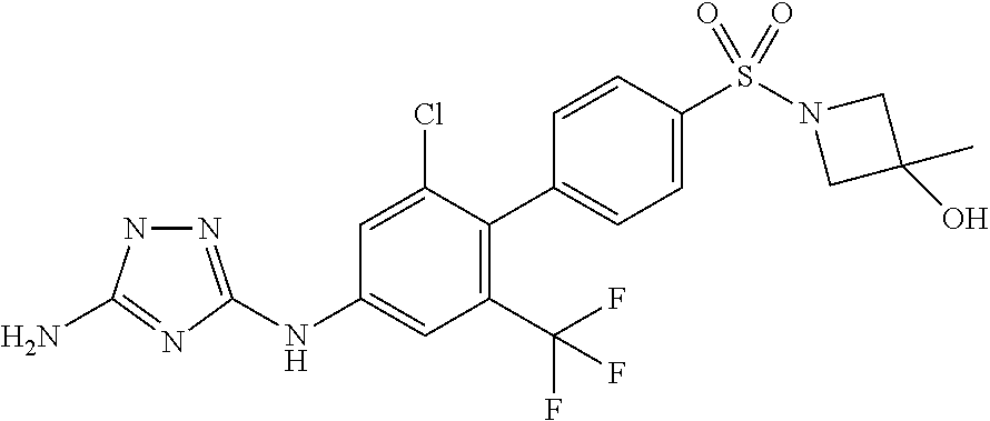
C1(NC2=CC(C(F)(F)F)=C(C3=CC=C(S(N4CC(C)(O)C4)(=O)=O)C=C3)C(Cl)=C2)=NNC(N)=N1
